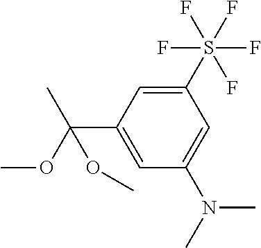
C1(S(F)(F)(F)(F)F)=CC(C(OC)(C)OC)=CC(N(C)C)=C1
